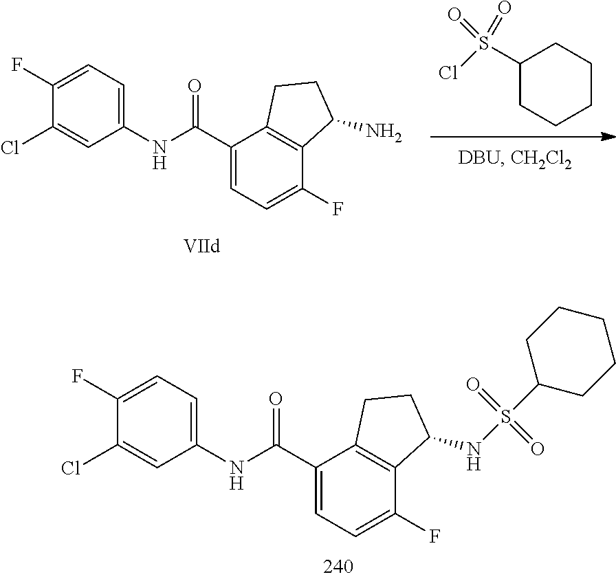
C1(Cl)=CC(NC(C2=CC=C(F)C3=C2CCC3NS(=O)(=O)C2CCCCC2)=O)=CC=C1F.S(Cl)(=O)(=O)C1CCCCC1.C1(Cl)=CC(NC(C2=CC=C(F)C3=C2CCC3N)=O)=CC=C1F
